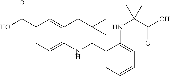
C1(C(O)=O)=CC=C2C(=C1)CC(C)(C)C(C1=CC=CC=C1NC(C(=O)O)(C)C)N2
